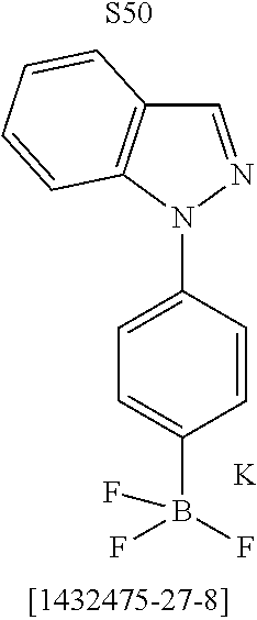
C12=C(N(C3=CC=C(B(F)(F)F)C=C3)N=C1)C=CC=C2.[K].[S50]
